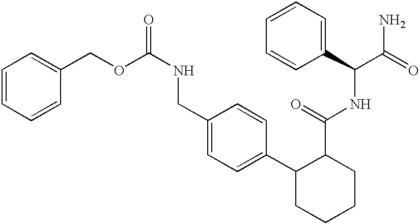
C1(CNC(OCC2=CC=CC=C2)=O)=CC=C(C2CCCCC2C(=O)NC(C(=O)N)C2=CC=CC=C2)C=C1
